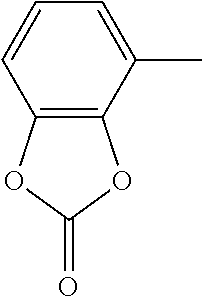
C1=C(C)C2=C(C=C1)OC(=O)O2
